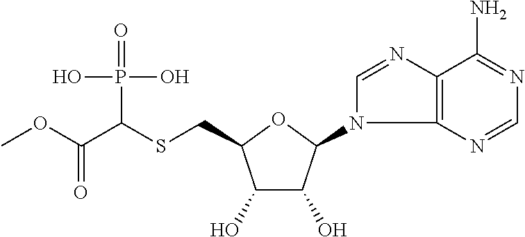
C1(O)C(O)C(N2C=NC3=C2N=CN=C3N)OC1CSC(C(OC)=O)P(=O)(O)O
